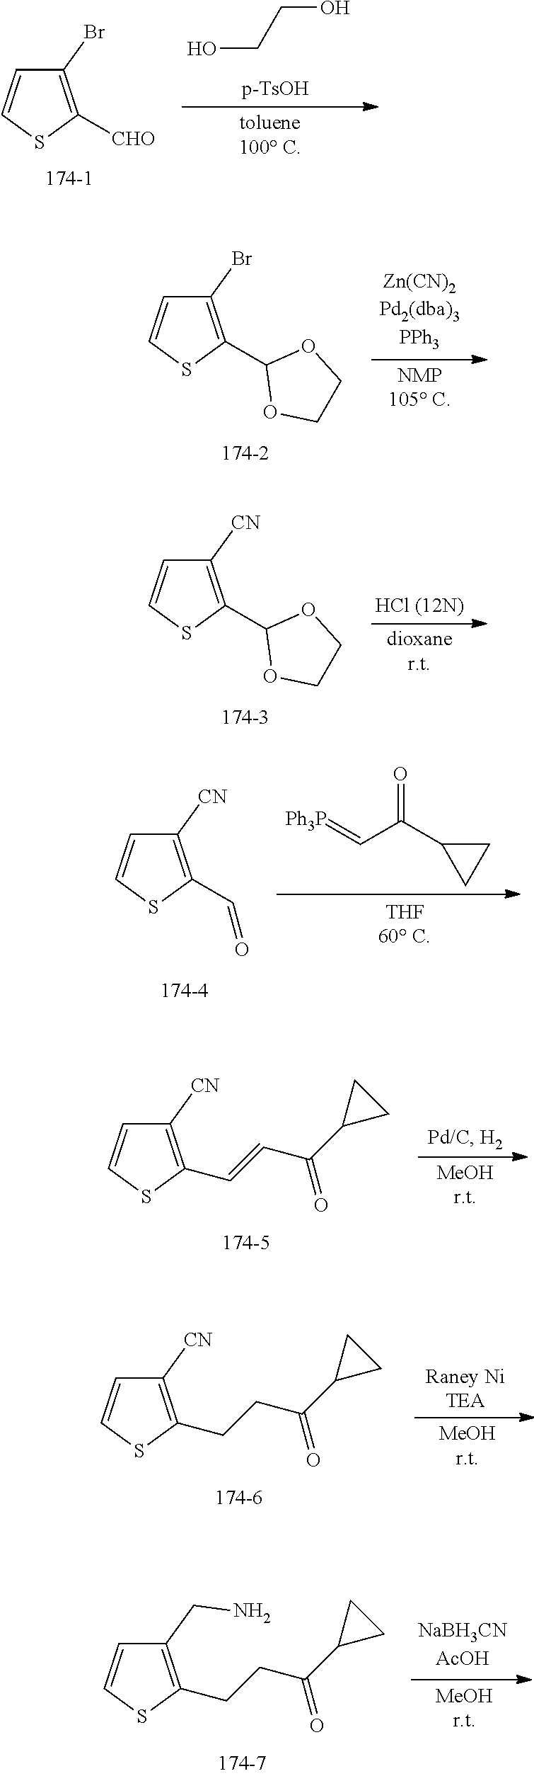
C1(Br)=C([CHO])SC=C1.OCCO.C1(Br)=C(C2OCCO2)SC=C1.C1([CN])=C(C2OCCO2)SC=C1.C1([CN])=C(C=O)SC=C1.O=C(C=[Ph3P])C1CC1.C1([CN])=C(C=CC(C2CC2)=O)SC=C1.C1([CN])=C(CCC(C2CC2)=O)SC=C1.C1(CN)=C(CCC(C2CC2)=O)SC=C1
